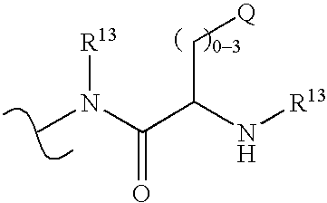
CN(C(C(N[R13])C[Q])=O)[R13]
